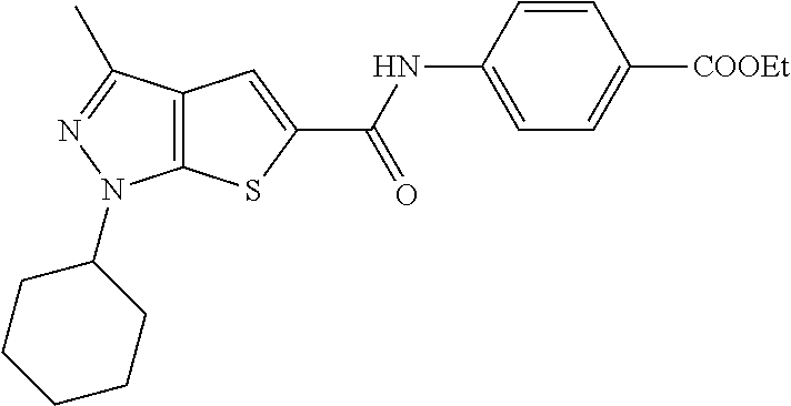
C12=C(C(C)=NN1C1CCCCC1)C=C(C(NC1=CC=C([COOEt])C=C1)=O)S2
